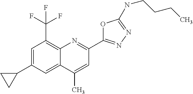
C1(C)=CC(C2=NN=C(NCCCC)O2)=NC2=C(C(F)(F)F)C=C(C3CC3)C=C12
